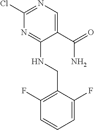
C1(C(=O)N)=CN=C(Cl)N=C1NCC1=C(F)C=CC=C1F
